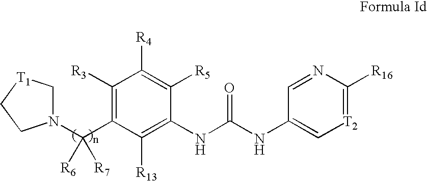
C(C1=C([R3])C([R4])=C([R5])C(NC(=O)NC2=C[T2]=C([R16])N=C2)=C1[R13])(N1C[T1]CC1)([R6])[R7]
